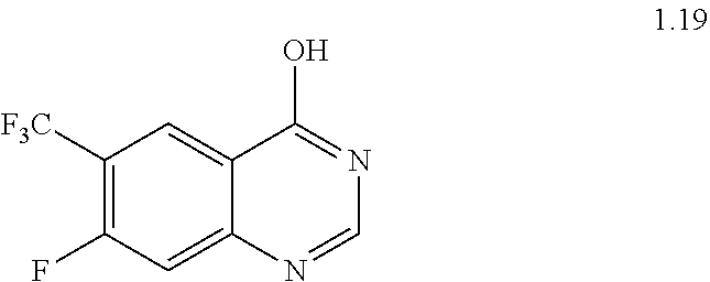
C1([F3C])=C(F)C=C2C(=C1)C(O)=NC=N2
